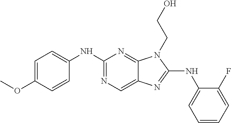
C1(NC2=CC=CC=C2F)=NC2=CN=C(NC3=CC=C(OC)C=C3)N=C2N1CCO
